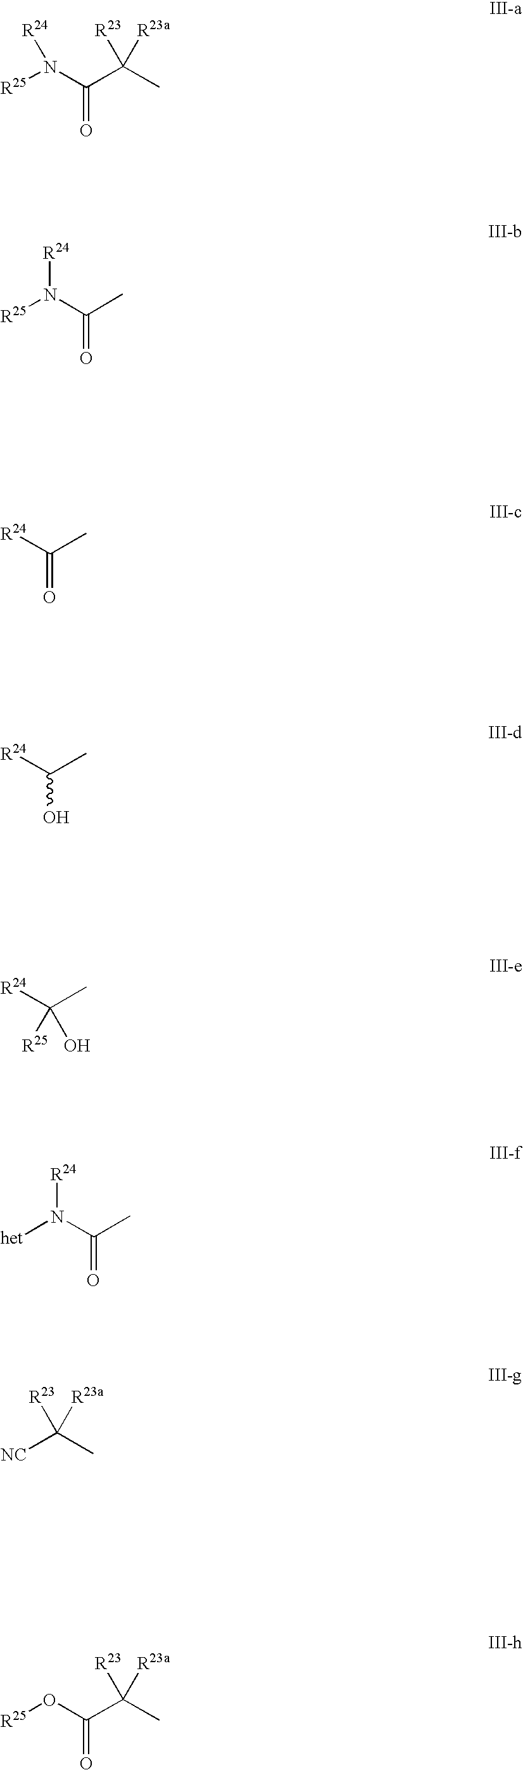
[R25]N(C(C(C)([R23])[R23a])=O)[R24].[R25]N(C(C)=O)[R24].[R24]C(C)=O.[R24]C(C)O.[R24]C(C)(O)[R25].N(C(C)=O)([het])[R24].[NC]C(C)([R23a])[R23].C(C(C)([R23a])[R23])(O[R25])=O
